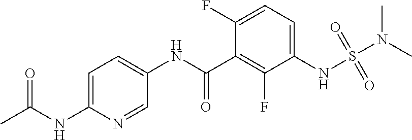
S(NC1=CC=C(F)C(C(NC2=CC=C(NC(C)=O)N=C2)=O)=C1F)(=O)(=O)N(C)C
